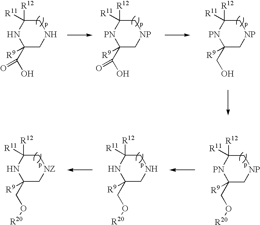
N1C(C(=O)O)([R9])CNCC1([R12])[R11].[PN]1C(C(=O)O)([R9])C[NP]CC1([R12])[R11].[PN]1C(CO)([R9])C[NP]CC1([R12])[R11].[PN]1C(CO[R20])([R9])C[NP]CC1([R12])[R11].N1C(CO[R20])([R9])CNCC1([R12])[R11].N1C(CO[R20])([R9])C[NZ]CC1([R12])[R11]
